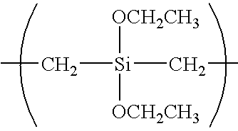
C([Si](CC)([OCH2CH3])[OCH2CH3])C
